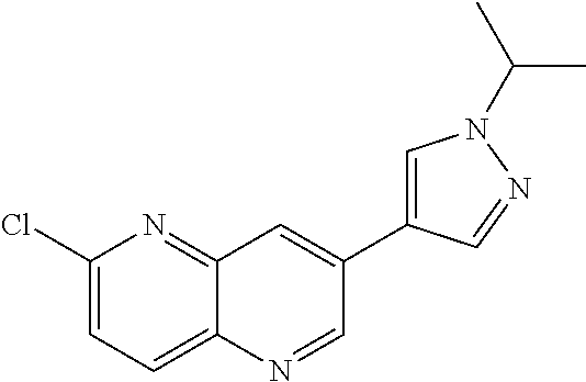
C1(Cl)=CC=C2C(=N1)C=C(C1=CN(C(C)C)N=C1)C=N2
